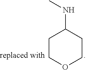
C1COCCC1NC
